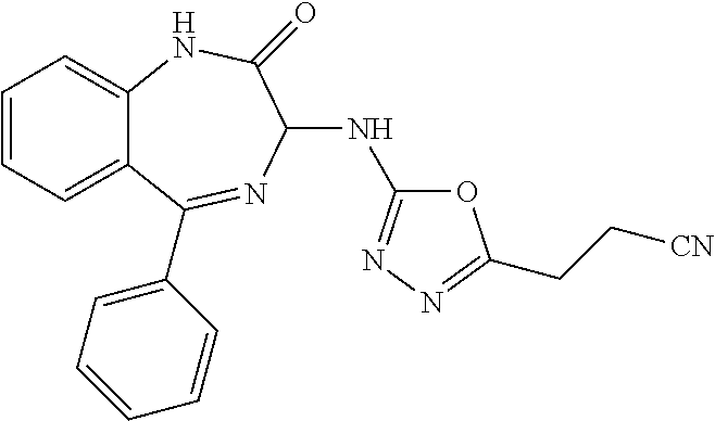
C1=CC=C2C(=C1)NC(=O)C(NC1=NN=C(CC[CN])O1)N=C2C1=CC=CC=C1
